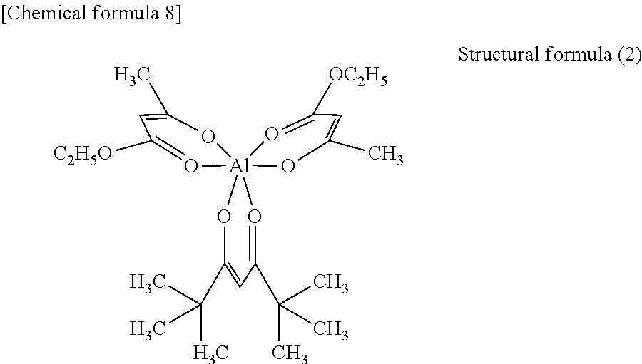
O1C(C(C)(C)C)=CC(C(C)(C)C)=O[Al]123(OC(C)=CC([OC2H5])=O2)O=C([C2H5O])C=C(C)O3
